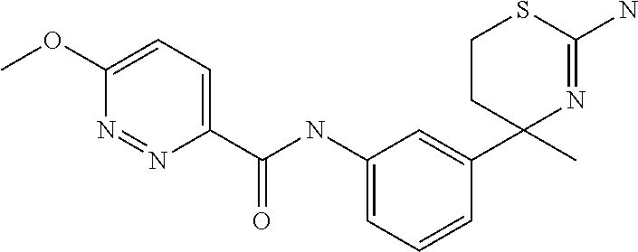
C1(C)(C2=CC(NC(C3=CC=C(OC)N=N3)=O)=CC=C2)N=C(N)SCC1
